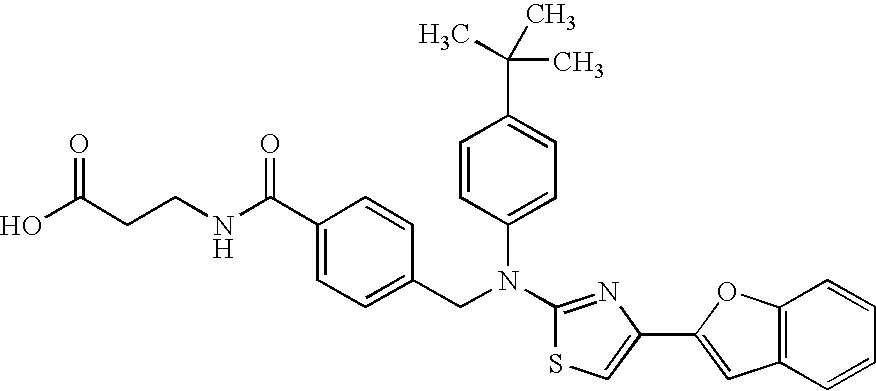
C(CCNC(C1=CC=C(CN(C2=CC=C(C(C)(C)C)C=C2)C2=NC(C3=CC4=C(C=CC=C4)O3)=CS2)C=C1)=O)(O)=O
